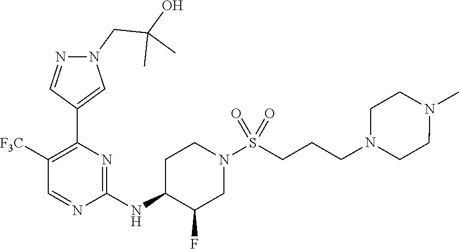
C1(NC2C(F)CN(S(CCCN3CCN(C)CC3)(=O)=O)CC2)=NC(C2=CN(CC(O)(C)C)N=C2)=C([F3C])C=N1
